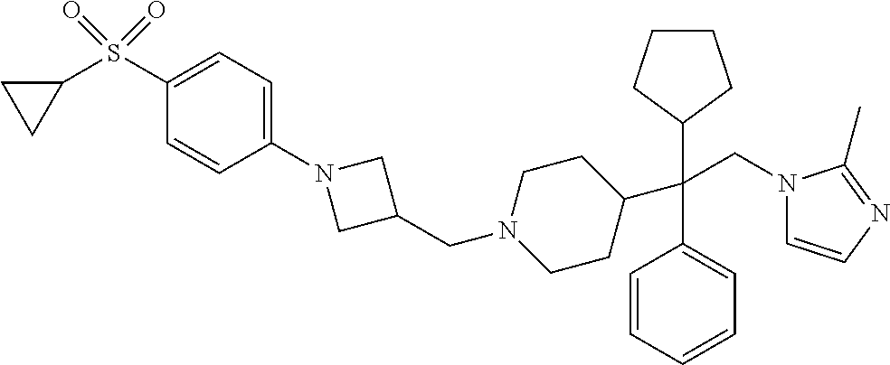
C1(C(C2=CC=CC=C2)(CN2C=CN=C2C)C2CCCC2)CCN(CC2CN(C3=CC=C(S(C4CC4)(=O)=O)C=C3)C2)CC1
